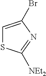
C1=C(Br)N=C([NEt2])S1
